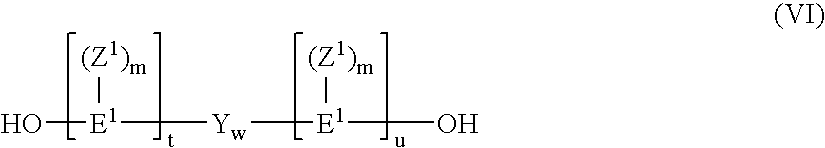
O[E1]([(Z1)m])[Yw][E1](O)[(Z1)m]
